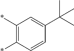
C1(*)=C(*)C=CC(C(C)(C)C)=C1
